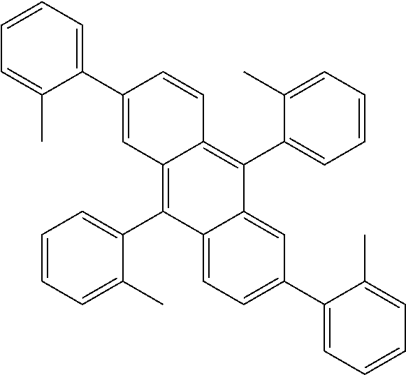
C12=CC=C(C3=CC=CC=C3C)C=C1C(C1=CC=CC=C1C)=C1C(=C2C2=CC=CC=C2C)C=C(C2=CC=CC=C2C)C=C1
